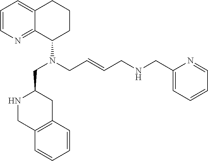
C1=CN=C2C(=C1)CCCC2N(CC1NCC2=C(C1)C=CC=C2)CC=CCNCC1=CC=CC=N1
